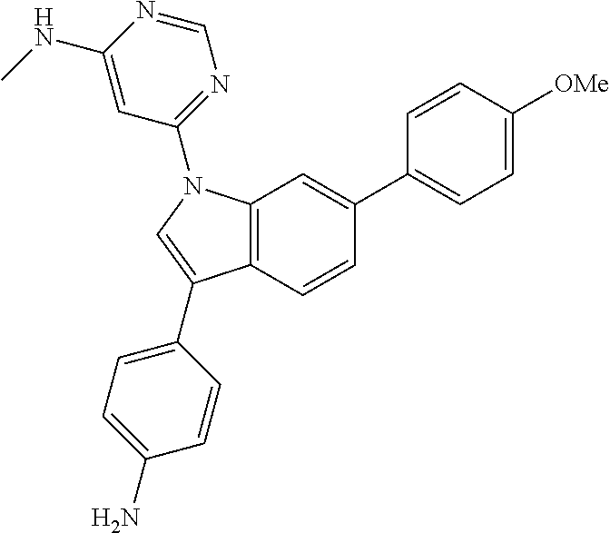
C12=C(C=CC(C3=CC=C([OMe])C=C3)=C1)C(C1=CC=C(N)C=C1)=CN2C1=NC=NC(NC)=C1
